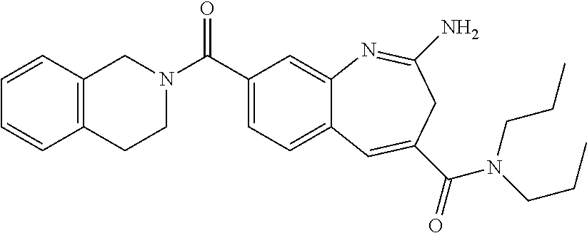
C1=CC2=C(CN(C(C3=CC=C4C(=C3)N=C(N)CC(C(=O)N(CCC)CCC)=C4)=O)CC2)C=C1
